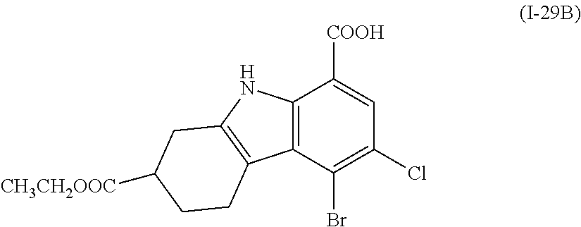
C12=C(C(Br)=C(Cl)C=C1[COOH])C1=C(N2)CC([CH3CH2OOC])CC1
